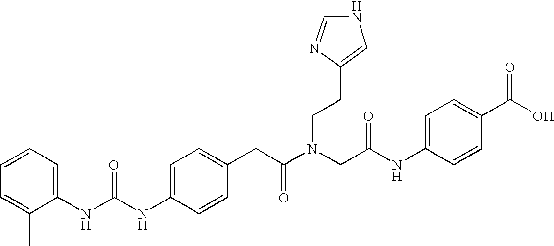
C1=C(CC(N(CC(NC2=CC=C(C(O)=O)C=C2)=O)CCC2=CNC=N2)=O)C=CC(NC(NC2=CC=CC=C2C)=O)=C1
